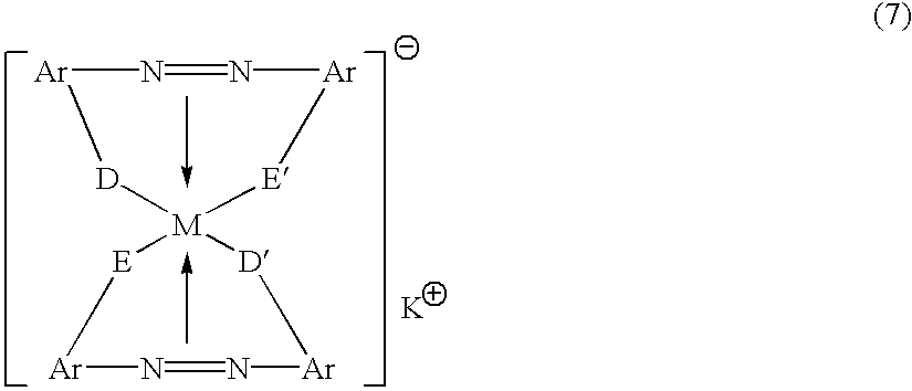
[K].[Ar]1N=N[Ar][E][M]2([D]1)[E][Ar]N=N[Ar][D]2
